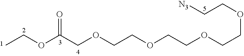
C(OC(=O)COCCOCCOCCOCC[N3])C
